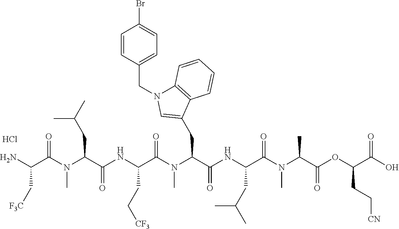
NC(C(N(C(C(NC(C(N(C(C(NC(C(N(C(C(OC(C(O)=O)CC[CN])=O)C)C)=O)CC(C)C)=O)CC1=CN(CC2=CC=C(Br)C=C2)C2=C1C=CC=C2)C)=O)CC[CF3])=O)CC(C)C)C)=O)C[F3C].Cl
